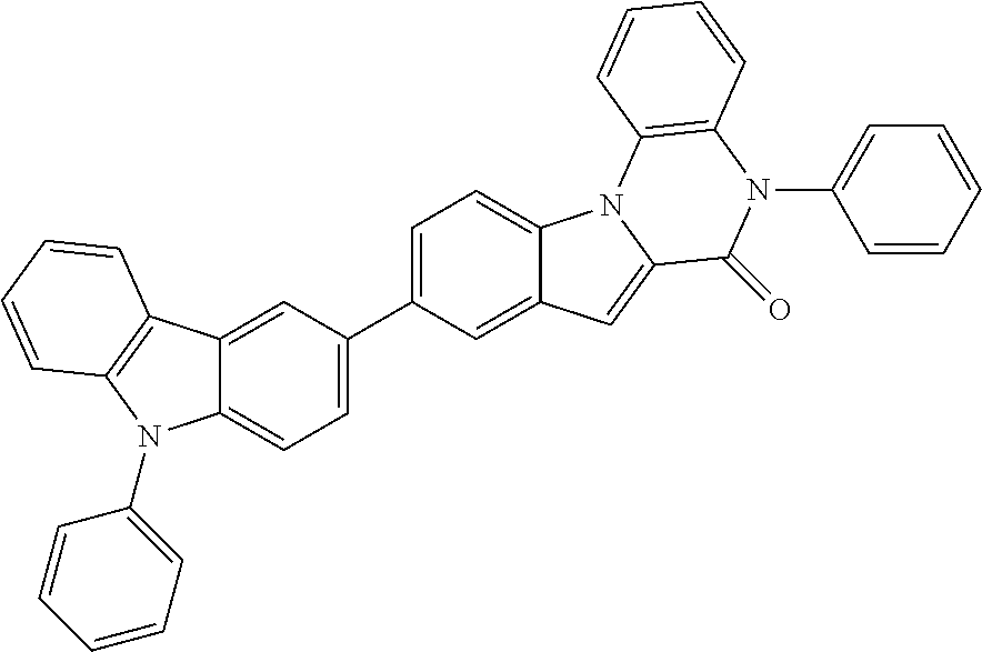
C12=CC(C3=CC=C4C(=C3)C=C3N4C4=C(N(C5=CC=CC=C5)C3=O)C=CC=C4)=CC=C1N(C1=CC=CC=C1)C1=C2C=CC=C1
